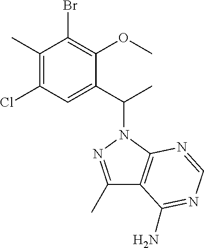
C1(C)=C(Cl)C=C(C(C)N2C3=C(C(C)=N2)C(N)=NC=N3)C(OC)=C1Br
